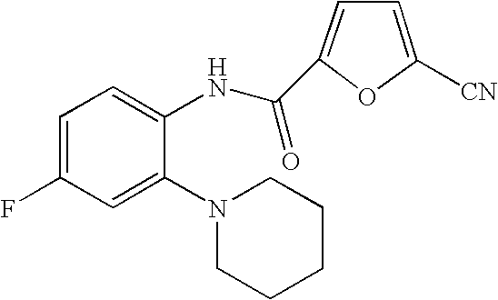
C1=C(F)C=C(N2CCCCC2)C(NC(C2=CC=C([CN])O2)=O)=C1
